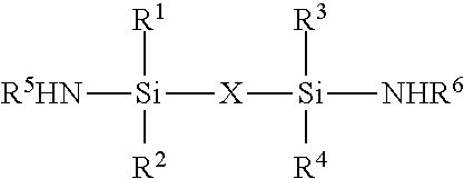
[R5HN][Si]([X][Si]([NHR6])([R3])[R4])([R1])[R2]
